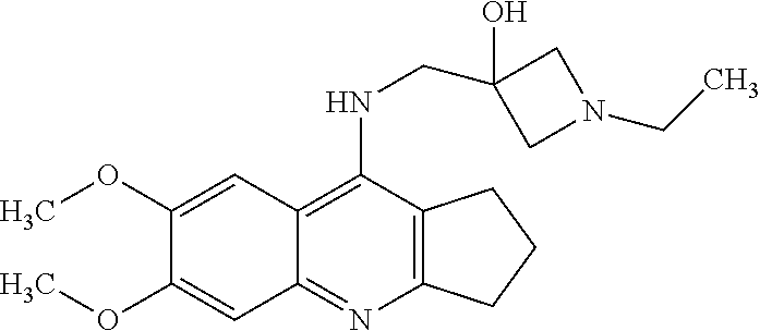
C12=C(C(NCC3(O)CN(CC)C3)=C3C(=N1)C=C(OC)C(OC)=C3)CCC2
